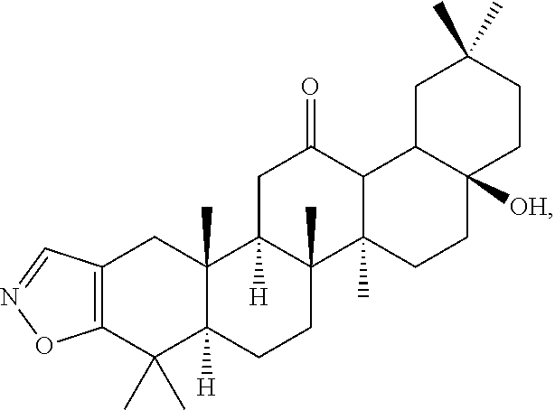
C12=C(C(C)(C)C3([H])C(C)(C1)C1([H])C(C)(CC3)C3(C)C(C(=O)C1)C1C([OH])(CC3)CCC(C)(C)C1)ON=C2
